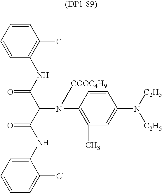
C1=CC=CC(Cl)=C1NC(C(C(NC1=CC=CC=C1Cl)=O)N(C1=C(C)C=C(N([C2H5])[C2H5])C=C1)[COOC4H9])=O
